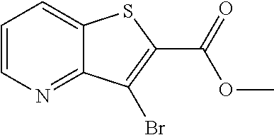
C1=CN=C2C(=C1)SC(C(=O)OC)=C2Br
